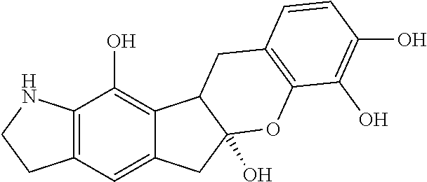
C12=C(C=C3C(=C1O)C1C(O)(C3)OC3=C(C1)C=CC(O)=C3O)CCN2
